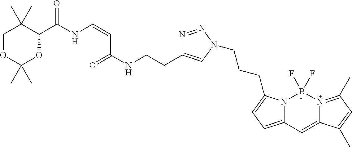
C(NCCC1=CN(CCCC2=CC=C3N2B(F)(F)N2=C(C)C=C(C)C2=C3)N=N1)(=O)C=CNC(C1C(C)(C)COC(C)(C)O1)=O
